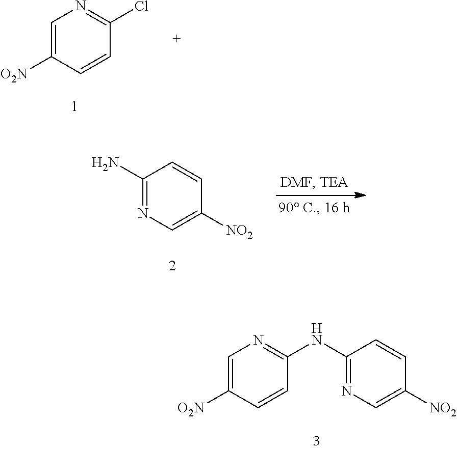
C1=C([O2N])C=CC(NC2=NC=C([NO2])C=C2)=N1.C1=C([O2N])C=CC(Cl)=N1.C1(N)=NC=C([NO2])C=C1
